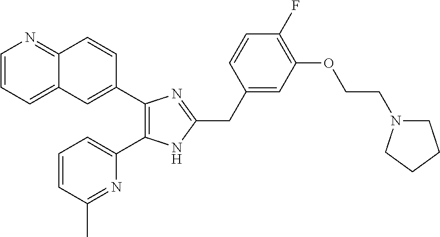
C1=CC=C2C(=N1)C=CC(C1=C(C3=CC=CC(C)=N3)NC(CC3=CC(OCCN4CCCC4)=C(F)C=C3)=N1)=C2
